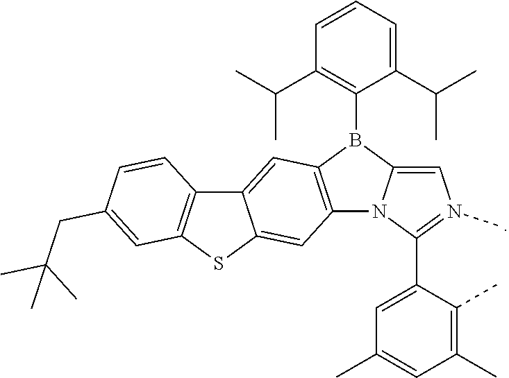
N12C(=CN(C)=C1C1=CC(C)=CC(C)=C1C)B(C1=C(C(C)C)C=CC=C1C(C)C)C1=C2C=C2C(=C1)C1=C(S2)C=C(CC(C)(C)C)C=C1
